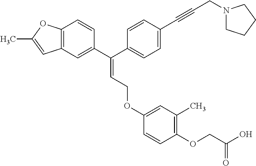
C(=C(C1=CC2=C(C=C1)OC(C)=C2)C1=CC=C(C#CCN2CCCC2)C=C1)COC1=CC(C)=C(OCC(O)=O)C=C1
